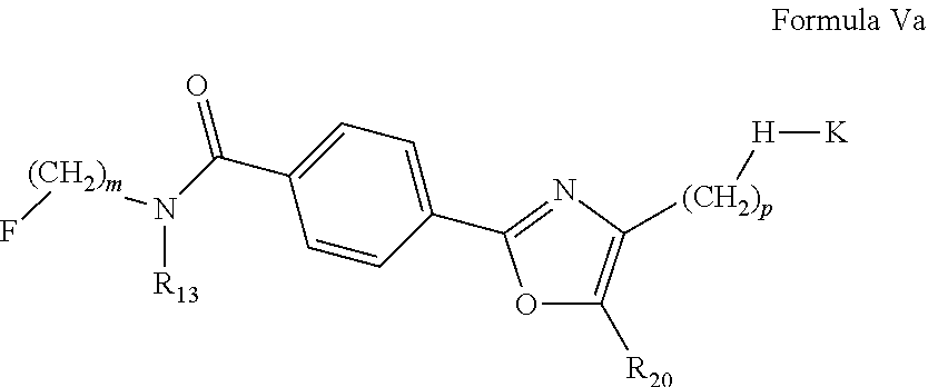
C1=C(C(N([(CH2)m]F)[R13])=O)C=CC(C2=NC([(CH2)p][H][K])=C([R20])O2)=C1
